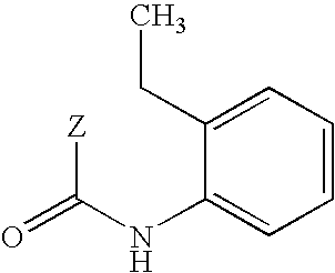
O=C([Z])NC1=CC=CC=C1CC
